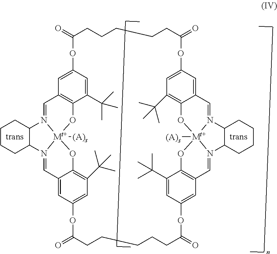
O=C1CCCCCC(=O)OC2=CC(C(C)(C)C)=C3C(=C2)C=N2[Mt+]4([(A)s])(O3)OC3=C(C=N4C4C2CCCC4)C=C(OC(=O)CCCCCC(=O)OC2=CC(C(C)(C)C)=C4C(=C2)C=N2[Mt+]5([(A)s])(OC6=C(C=C(O1)C=C6C(C)(C)C)C=N5C1C2CCCC1)O4)C=C3C(C)(C)C
